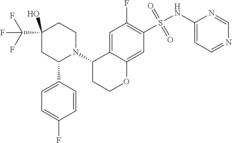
C1(NS(C2=C(F)C=C3C(=C2)OCCC3N2C(C3=CC=C(F)C=C3)CC(O)(C(F)(F)F)CC2)(=O)=O)=CC=NC=N1
